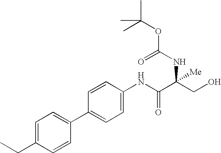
C(C1=CC=C(C2=CC=C(NC(C(CO)(NC(OC(C)(C)C)=O)[Me])=O)C=C2)C=C1)C
